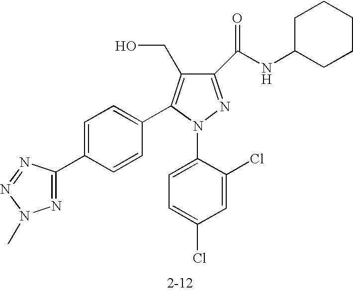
C1(C(NC2CCCCC2)=O)=NN(C2=CC=C(Cl)C=C2Cl)C(C2=CC=C(C3=NN(C)N=N3)C=C2)=C1CO
